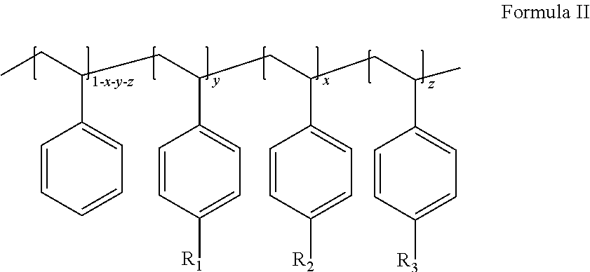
CCC(CC(CC(CC(C)C1=CC=C([R3])C=C1)C1=CC=C([R2])C=C1)C1=CC=C([R1])C=C1)C1=CC=CC=C1
